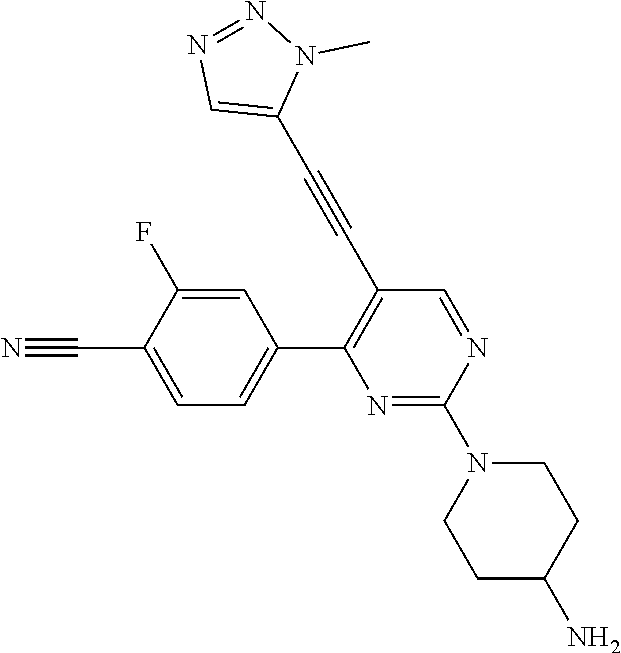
C1(C2=C(C#CC3=CN=NN3C)C=NC(N3CCC(N)CC3)=N2)=CC=C(C#N)C(F)=C1
